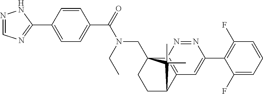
C1(C(=O)N(CC)CC23CCC(C4=C2N=NC(C2=C(F)C=CC=C2F)=C4)C3(C)C)=CC=C(C2=NC=NN2)C=C1
